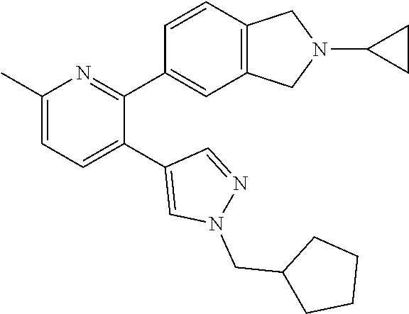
C1(C)=CC=C(C2=CN(CC3CCCC3)N=C2)C(C2=CC3=C(C=C2)CN(C2CC2)C3)=N1
